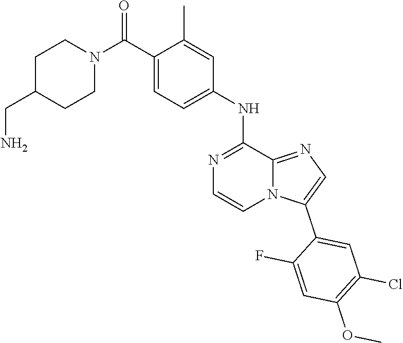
C1(C)=CC(NC2=NC=CN3C2=NC=C3C2=CC(Cl)=C(OC)C=C2F)=CC=C1C(N1CCC(CN)CC1)=O
